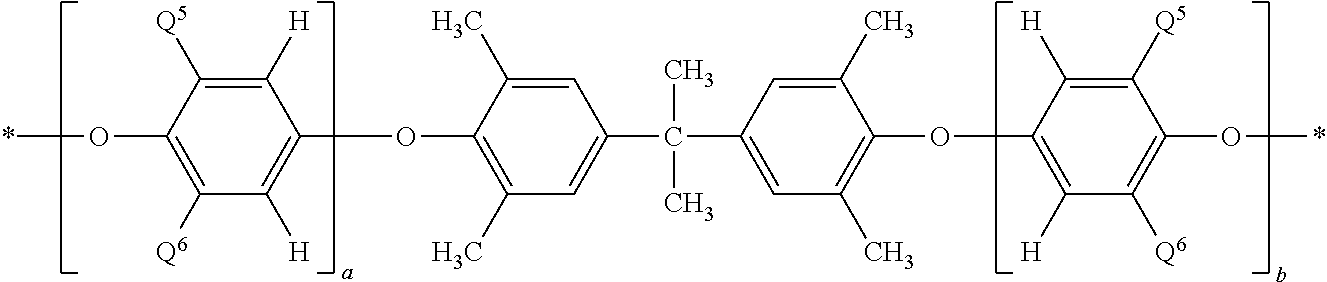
C1([H])=C([Q5])C(O*)=C([Q6])C([H])=C1OC1=C(C)C=C(C(C2=CC(C)=C(OC3=C([H])C([Q6])=C(O*)C([Q5])=C3[H])C(C)=C2)(C)C)C=C1C
